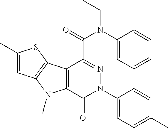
C1(C)=CC2=C(S1)C1=C(N2C)C(=O)N(C2=CC=C(C)C=C2)N=C1C(N(C1=CC=CC=C1)CC)=O
